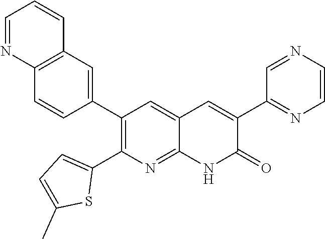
C12=C(C=C(C3=C(C4=CC=C(C)S4)N=C4C(=C3)C=C(C3=NC=CN=C3)C(=O)N4)C=C1)C=CC=N2
